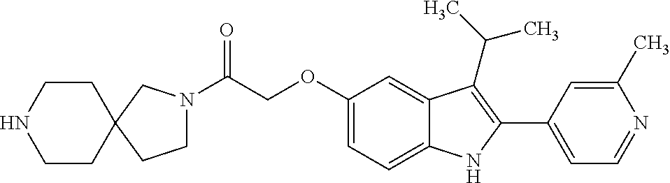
C(C(=O)N1CCC2(C1)CCNCC2)OC1=CC=C2C(=C1)C(C(C)C)=C(C1=CC=NC(C)=C1)N2
